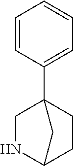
N1C2CCC(C3=CC=CC=C3)(C1)C2
